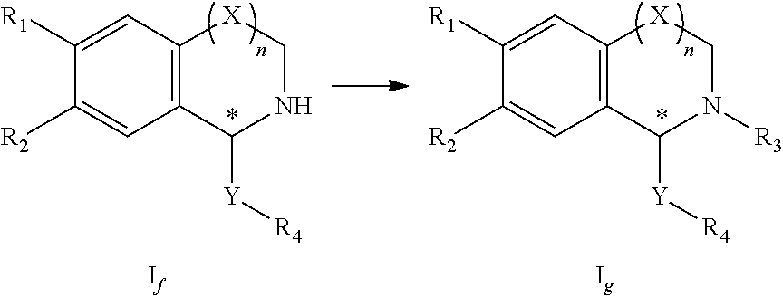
C12=C(C=C([R1])C([R2])=C1)[X]CNC2[Y][R4].C12=C(C=C([R1])C([R2])=C1)[X]CN([R3])C2[Y][R4]
